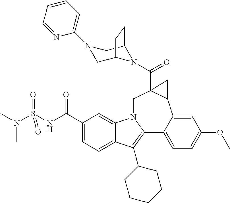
C1(C(NS(N(C)C)(=O)=O)=O)=CC=C2C(=C1)N1C(=C2C2CCCCC2)C2=CC=C(OC)C=C2C2C(C(=O)N3C4CN(C5=CC=CC=N5)CC3CC4)(C1)C2
